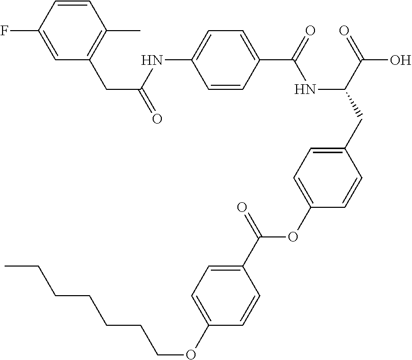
C1=CC(C(=O)NC(CC2=CC=C(OC(C3=CC=C(OCCCCCCC)C=C3)=O)C=C2)C(=O)O)=CC=C1NC(CC1=C(C)C=CC(F)=C1)=O
